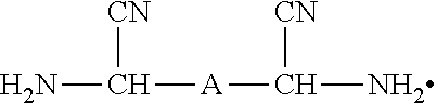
[CN]C([A]C([CN])N)N
